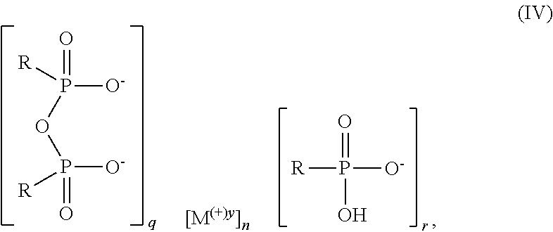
[R]P([O-])(=O)O.P(OP(=O)([O-])[R])(=O)([R])[O-]
